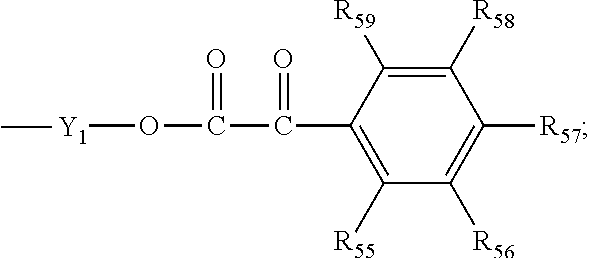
C1([R55])=C(C(=O)C(=O)O[Y1]C)C([R59])=C([R58])C([R57])=C1[R56]
